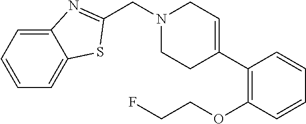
C(N1CCC(C2=C(OCCF)C=CC=C2)=CC1)C1=NC2=CC=CC=C2S1
